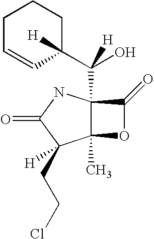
C12(C)C(C([H])(C3([H])CCCC=C3)O)(NC(=O)C1(CCCl)[H])C(=O)O2
